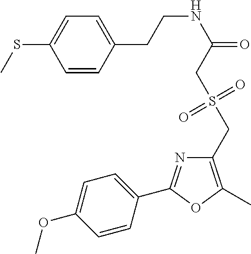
C1=CC(CCNC(=O)CS(CC2=C(C)OC(C3=CC=C(OC)C=C3)=N2)(=O)=O)=CC=C1SC
